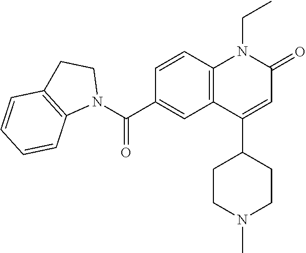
N1(C(C2=CC3=C(C=C2)N(CC)C(=O)C=C3C2CCN(C)CC2)=O)CCC2=C1C=CC=C2
